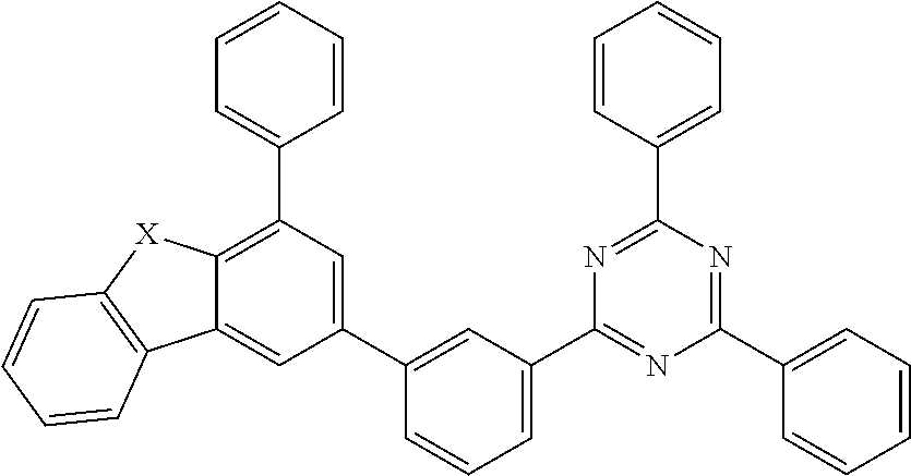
C1=C(C2=CC(C3=NC(C4=CC=CC=C4)=NC(C4=CC=CC=C4)=N3)=CC=C2)C=C2C(=C1C1=CC=CC=C1)[X]C1=C2C=CC=C1
